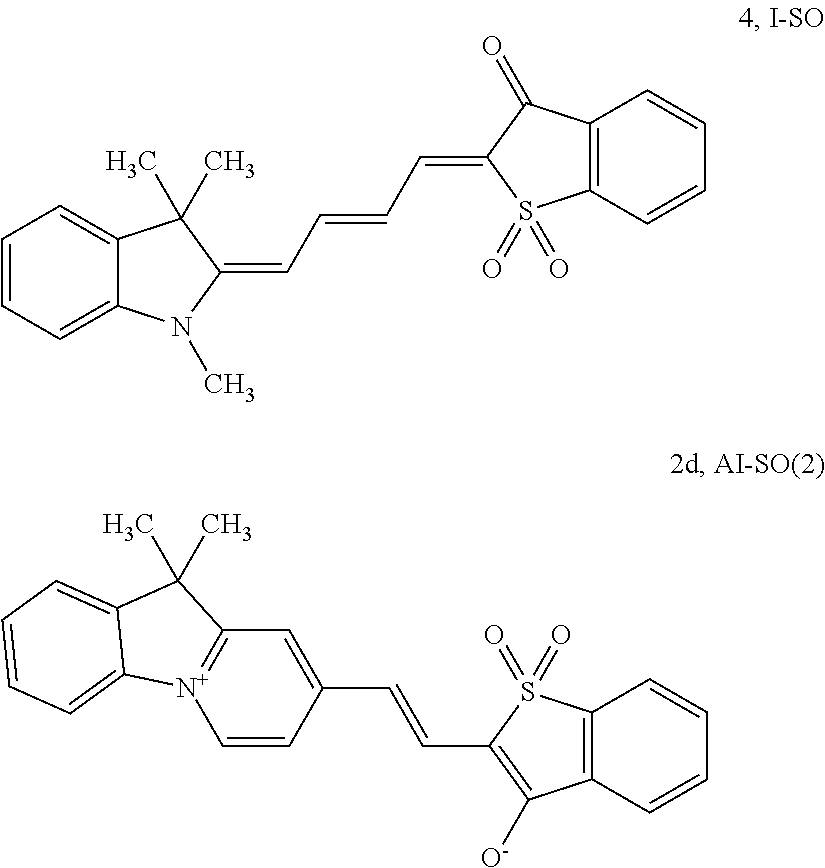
C1=CC=C2C(=C1)C(C)(C)C(=CC=CC=C1C(=O)C3=C(C=CC=C3)S1(=O)=O)N2C.C1=CC(C=CC2=C([O-])C3=C(C=CC=C3)S2(=O)=O)=CC2=[N+]1C1=CC=CC=C1C2(C)C
